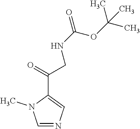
C(C1=CN=CN1C)(=O)CNC(=O)OC(C)(C)C
